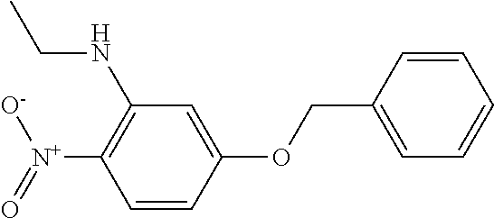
C1=CC(COC2=CC(NCC)=C([N+](=O)[O-])C=C2)=CC=C1
